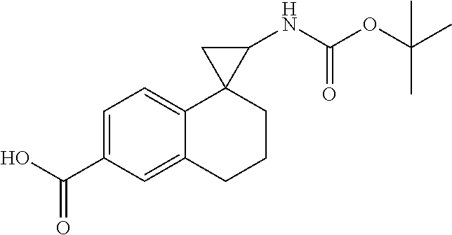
C1(C(O)=O)=CC=C2C(=C1)CCCC21C(NC(OC(C)(C)C)=O)C1
